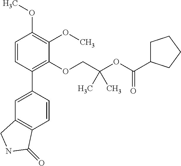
C1=CC(C2=CC3=C(C=C2)C(=O)NC3)=C(OCC(OC(C2CCCC2)=O)(C)C)C(OC)=C1OC
